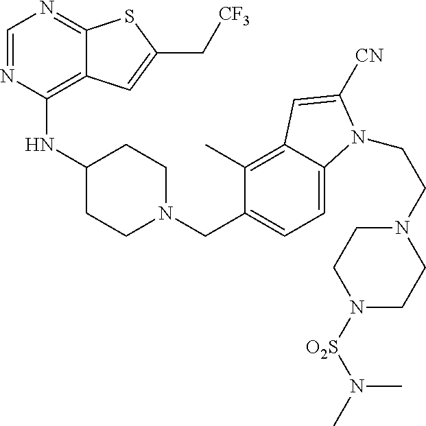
C1=NC(NC2CCN(CC3=CC=C4C(=C3C)C=C([CN])N4CCN3CCN([O2S]N(C)C)CC3)CC2)=C2C(=N1)SC(C[CF3])=C2
